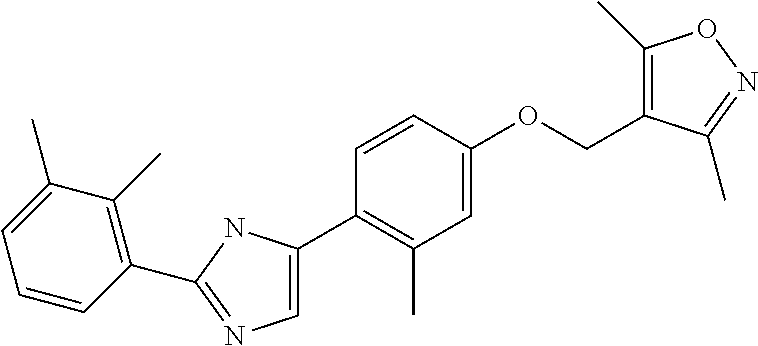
C1=CC(C2=NC=C(C3=C(C)C=C(OCC4=C(C)ON=C4C)C=C3)N2)=C(C)C(C)=C1
